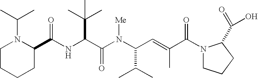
N(C(C(N(C(C(C)C)C=C(C)C(N1CCCC1C(=O)O)=O)[Me])=O)C(C)(C)C)C(C1N(C(C)C)CCCC1)=O
